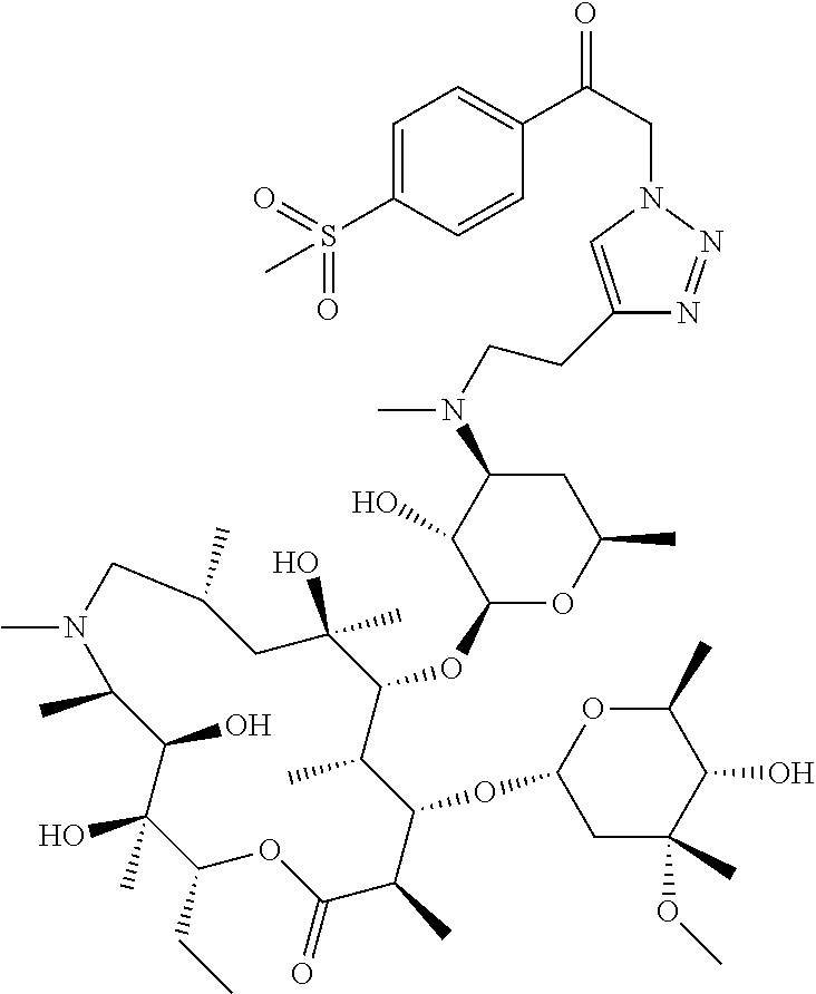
C1(CC)C(C)(O)C(O)C(C)N(C)CC(C)CC(O)(C)C(OC2OC(C)CC(N(C)CCC3=CN(CC(C4=CC=C(S(=O)(=O)C)C=C4)=O)N=N3)C2O)C(C)C(OC2CC(C)(OC)C(O)C(C)O2)C(C)C(=O)O1
